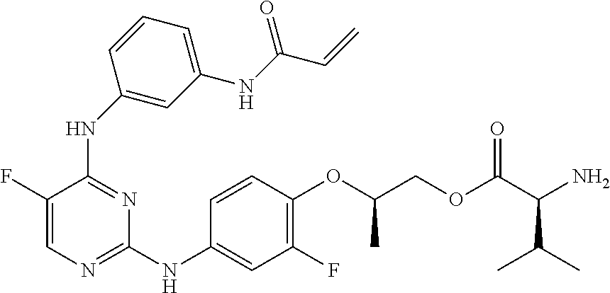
N(C1=NC=C(F)C(NC2=CC(NC(=O)C=C)=CC=C2)=N1)C1=CC(F)=C(OC(COC(C(N)C(C)C)=O)C)C=C1
